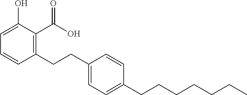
C1(CCC2=C(C(O)=O)C(O)=CC=C2)=CC=C(CCCCCCC)C=C1
